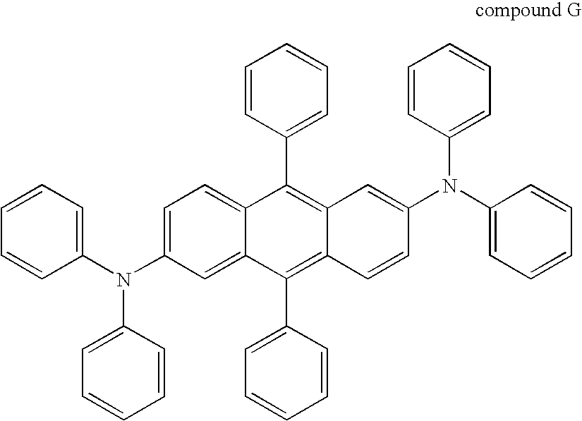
C1(N(C2=CC=C3C(=C2)C(C2=CC=CC=C2)=C2C(=C3C3=CC=CC=C3)C=C(N(C3=CC=CC=C3)C3=CC=CC=C3)C=C2)C2=CC=CC=C2)=CC=CC=C1
